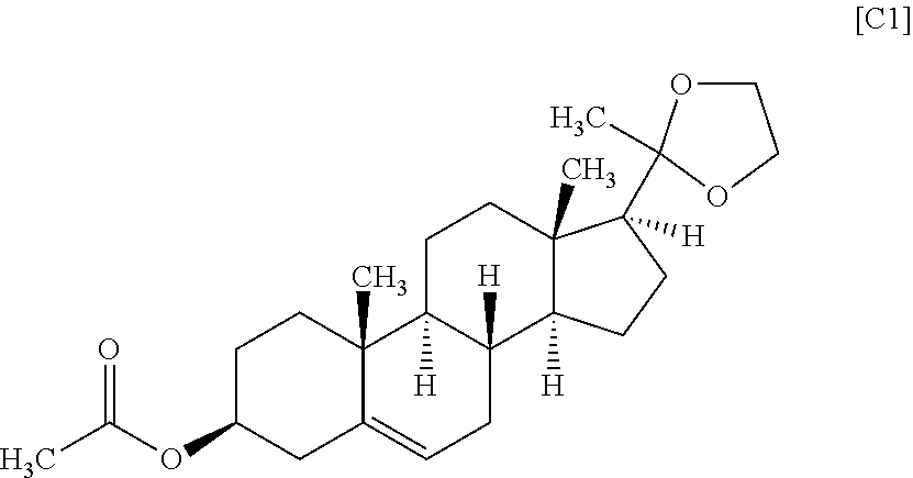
C1C(OC(C)=O)CC2=CCC3([H])C([H])(C2(C)C1)CCC1(C)C3([H])CCC1([H])C1(C)OCCO1
